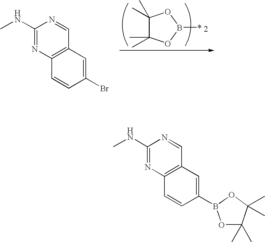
C1(C)(C)C(C)(C)OB(*)O1.C1(NC)=NC2=C(C=N1)C=C(Br)C=C2.C1(NC)=NC2=C(C=N1)C=C(B1OC(C)(C)C(C)(C)O1)C=C2
